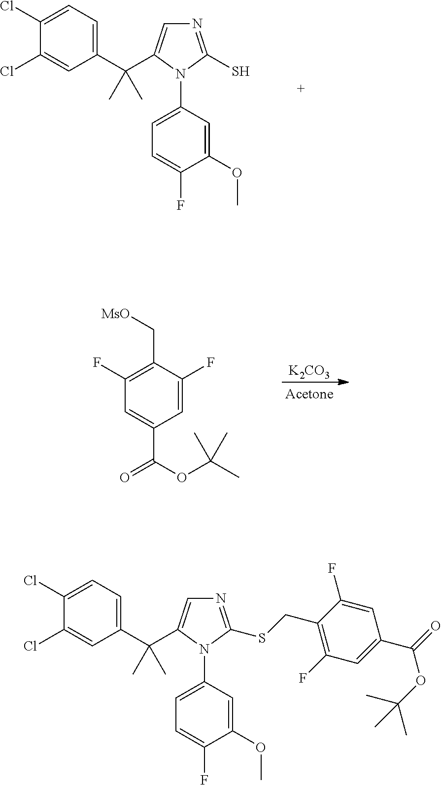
N1=C(S)N(C2=CC=C(F)C(OC)=C2)C(C(C2=CC=C(Cl)C(Cl)=C2)(C)C)=C1.[K2CO3].C1=C(F)C(C[MsO])=C(F)C=C1C(OC(C)(C)C)=O.N1=C(SCC2=C(F)C=C(C(=O)OC(C)(C)C)C=C2F)N(C2=CC=C(F)C(OC)=C2)C(C(C2=CC=C(Cl)C(Cl)=C2)(C)C)=C1
